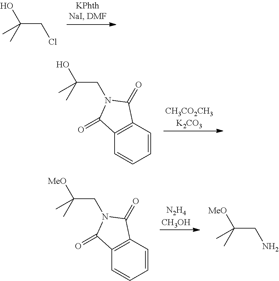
OC(CCl)(C)C.OC(CN1C(=O)C2=C(C=CC=C2)C1=O)(C)C.[CH3CO2CH3K2CO3].[MeO]C(CN)(C)C.[MeO]C(CN1C(=O)C2=C(C=CC=C2)C1=O)(C)C.[N2H4CH3OH]
